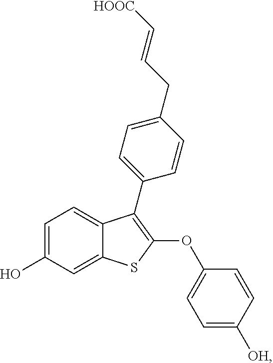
C1=C(O)C=C2C(=C1)C(C1=CC=C(CC=C[HOOC])C=C1)=C(OC1=CC=C([OH])C=C1)S2
